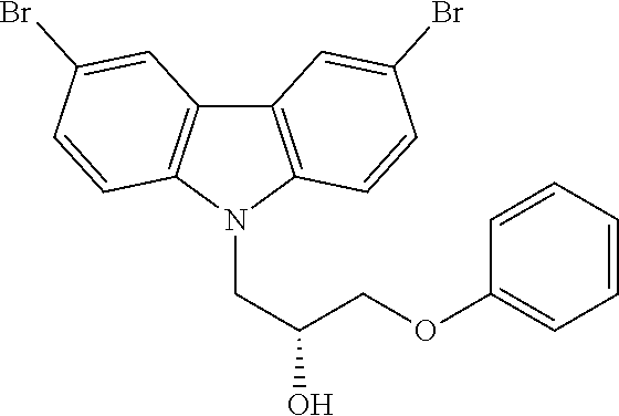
N1(CC(COC2=CC=CC=C2)O)C2=C(C3=C1C=CC(Br)=C3)C=C(Br)C=C2
